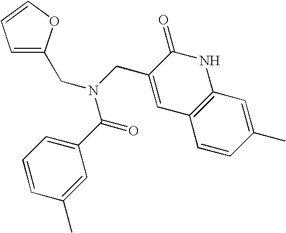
C1=C(CN(C(C2=CC=CC(C)=C2)=O)CC2=CC3=C(NC2=O)C=C(C)C=C3)OC=C1
